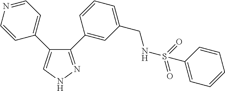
C1=CN=CC=C1C1=CNN=C1C1=CC(CNS(=O)(=O)C2=CC=CC=C2)=CC=C1
